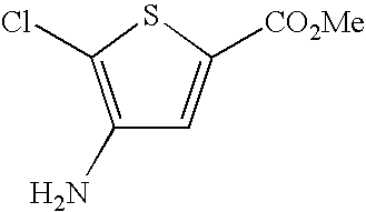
C1(N)=C(Cl)SC([CO2Me])=C1
